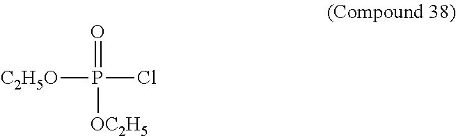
O=P(Cl)([OC2H5])[C2H5O]
